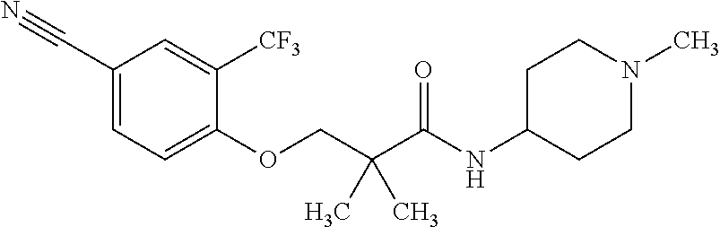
C1(C#N)=CC=C(OCC(C(NC2CCN(C)CC2)=O)(C)C)C([CF3])=C1
